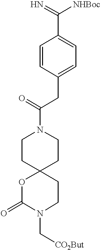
C1=CC(CC(=O)N2CCC3(CC2)OC(=O)N(C[CO2But])CC3)=CC=C1C(=N)[NHBoc]
